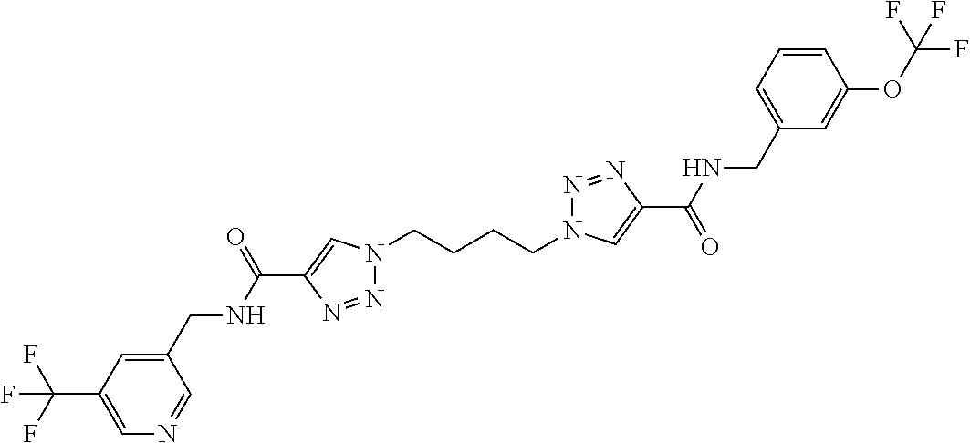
N1(CCCCN2N=NC(C(=O)NCC3=CC=CC(OC(F)(F)F)=C3)=C2)N=NC(C(NCC2=CC(C(F)(F)F)=CN=C2)=O)=C1
